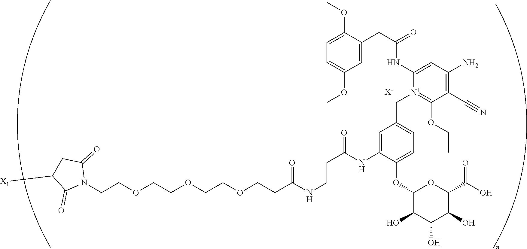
C(COCCOCCOCCC(NCCC(=O)NC1=CC(C[N+]2=C(OCC)C(C#N)=C(N)C=C2NC(CC2=CC(OC)=CC=C2OC)=O)=CC=C1OC1C(O)C(O)C(O)C(C(O)=O)O1)=O)N1C(=O)CC([X1])C1=O.[X-]
